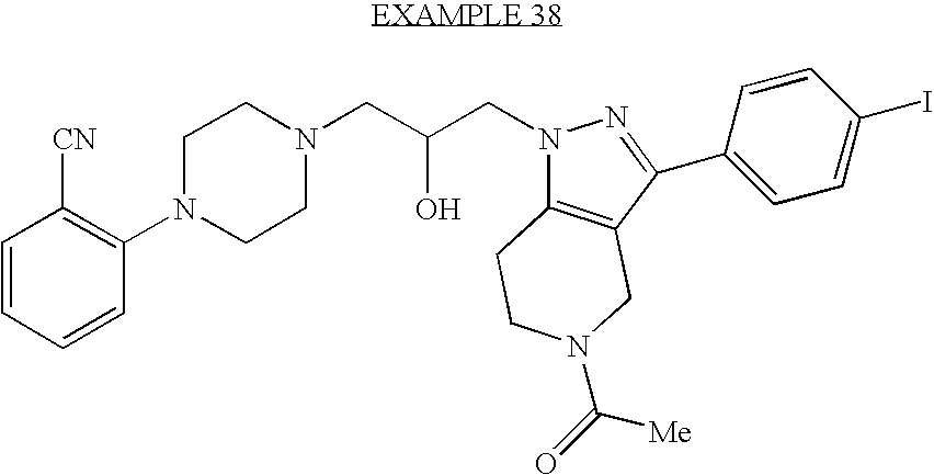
C1=CC=CC(N2CCN(CC(CN3C4=C(CN(C(=O)[Me])CC4)C(C4=CC=C(I)C=C4)=N3)O)CC2)=C1[CN]
